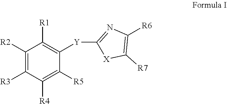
C1([R2])=C([R3])C([R4])=C([R5])C([Y]C2=NC([R6])=C([R7])[X]2)=C1[R1]
